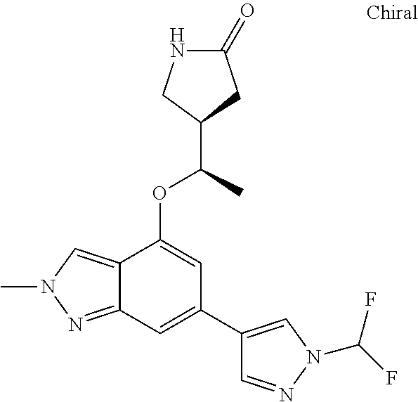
N1C(=O)CC(C(C)OC2=CC(C3=CN(C(F)F)N=C3)=CC3=NN(C)C=C23)C1
